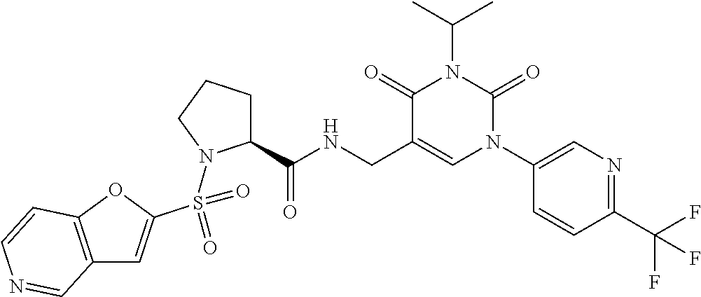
C12=C(OC(S(=O)(N3C(C(NCC4=CN(C5=CN=C(C(F)(F)F)C=C5)C(=O)N(C(C)C)C4=O)=O)CCC3)=O)=C1)C=CN=C2
